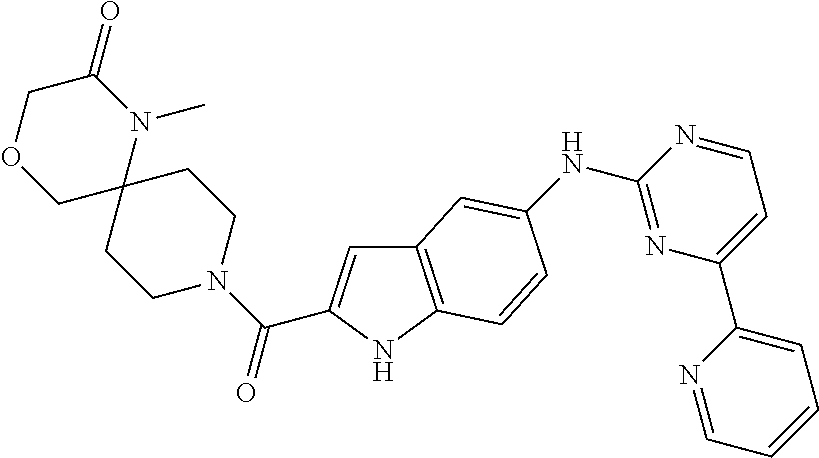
C12=C(NC(C(N3CCC4(CC3)N(C)C(=O)COC4)=O)=C1)C=CC(NC1=NC(C3=CC=CC=N3)=CC=N1)=C2
